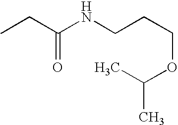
C(CNC(CC)=O)COC(C)C
